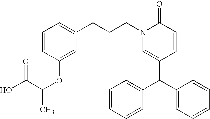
C(CN1C(=O)C=CC(C(C2=CC=CC=C2)C2=CC=CC=C2)=C1)CC1=CC=CC(OC(C)C(O)=O)=C1
